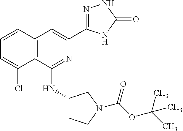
N1=C(NC2CCN(C(OC(C)(C)C)=O)C2)C2=C(C=C1C1=NNC(=O)N1)C=CC=C2Cl
